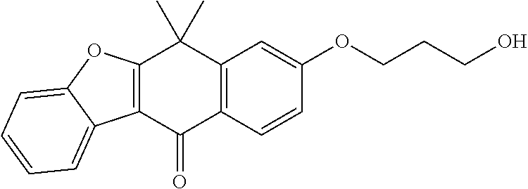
C12=C(C=CC(OCCCO)=C1)C(=O)C1=C(C2(C)C)OC2=CC=CC=C12
